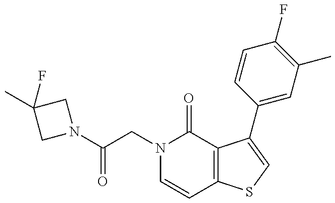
N1(C(CN2C=CC3=C(C2=O)C(C2=CC(C)=C(F)C=C2)=CS3)=O)CC(C)(F)C1
